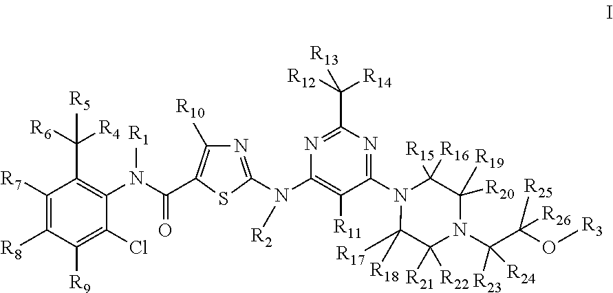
C1([R7])=C([R8])C([R9])=C(Cl)C(N(C(=O)C2=C([R10])N=C(N([R2])C3=C([R11])C(N4C([R18])([R17])C([R21])([R22])N(C([R23])([R24])C(O[R3])([R25])[R26])C([R20])([R19])C4([R15])[R16])=NC(C([R14])([R12])[R13])=N3)S2)[R1])=C1C([R6])([R4])[R5]
